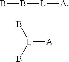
BB[L][A].B[L](B)[A]
